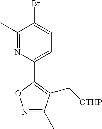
C1(C)=NC(C2=C(C[OTHP])C(C)=NO2)=CC=C1Br
